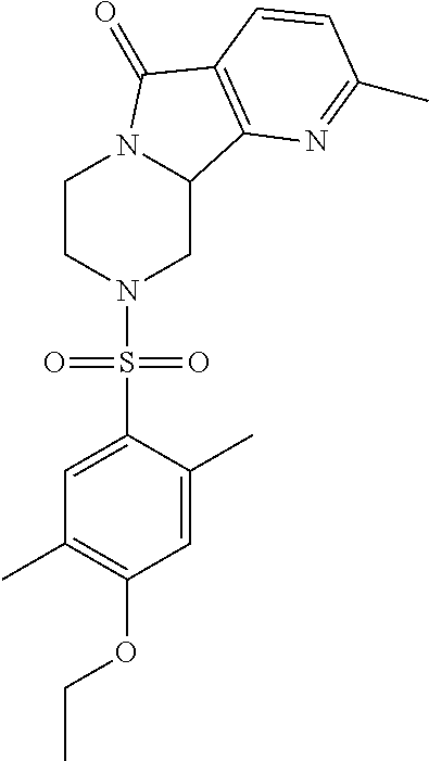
C1CN(S(C2=CC(C)=C(OCC)C=C2C)(=O)=O)CC2N1C(=O)C1=C2N=C(C)C=C1
